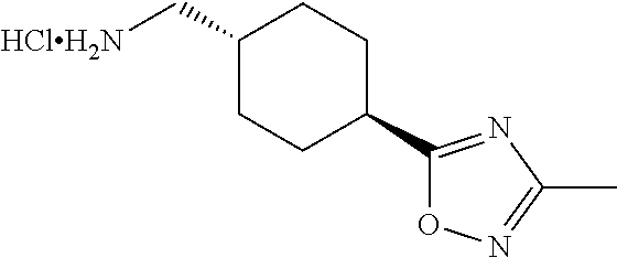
C1CC(C[HClH2N])CCC1C1=NC(C)=NO1
